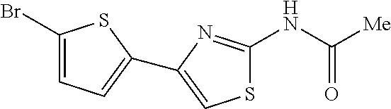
C1(Br)=CC=C(C2=CSC(NC([Me])=O)=N2)S1
